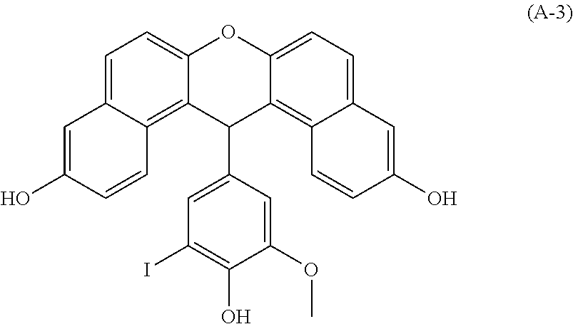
C1=C2C(=C3C(=C1)OC1=CC=C4C(=C1C3C1=CC(I)=C(O)C(OC)=C1)C=CC(O)=C4)C=CC(O)=C2
